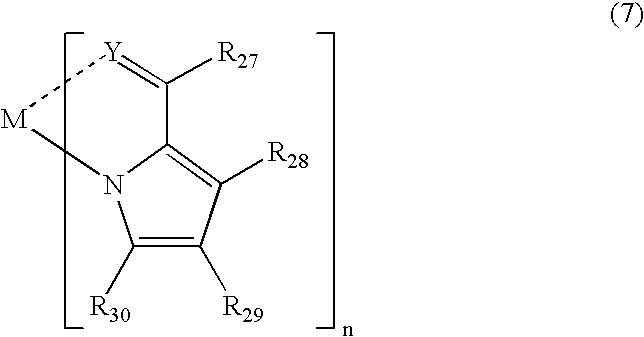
[M]1[Y]=C([R27])C2=C([R28])C([R29])=C([R30])N12
